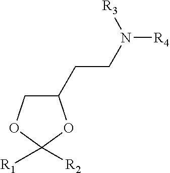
C1(CCN([R4])[R3])COC([R1])([R2])O1
